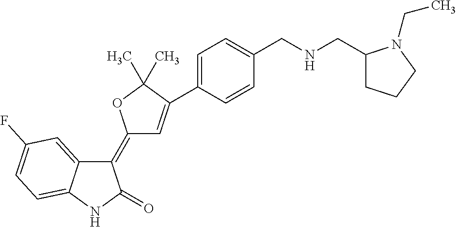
C1(=C2C=C(C3=CC=C(CNCC4CCCN4CC)C=C3)C(C)(C)O2)C2=CC(F)=CC=C2NC1=O
